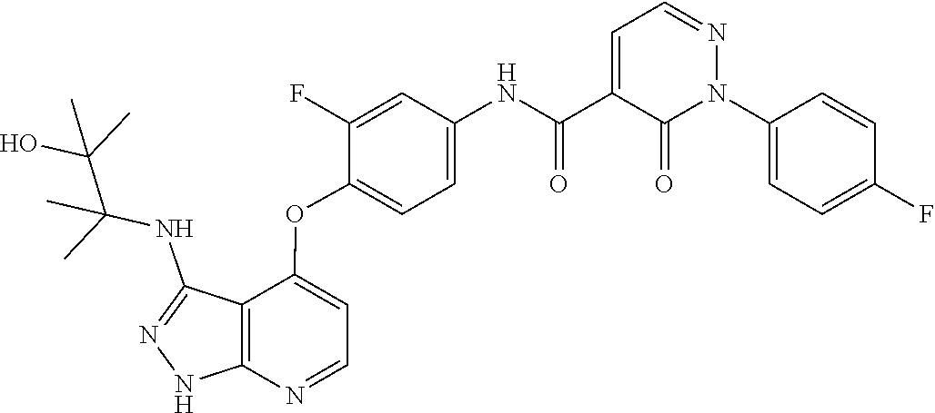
N1=CC=C(C(NC2=CC=C(OC3=CC=NC4=C3C(NC(C(O)(C)C)(C)C)=NN4)C(F)=C2)=O)C(=O)N1C1=CC=C(F)C=C1
